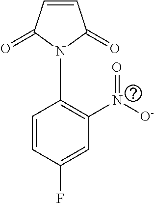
C1=CC(=O)N(C2=C(N([O-])=O)C=C(F)C=C2)C1=O
